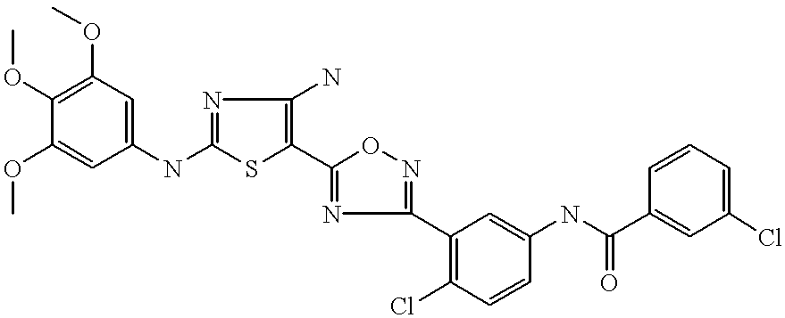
C1(OC)=CC(NC2=NC(N)=C(C3=NC(C4=C(Cl)C=CC(NC(C5=CC(Cl)=CC=C5)=O)=C4)=NO3)S2)=CC(OC)=C1OC
